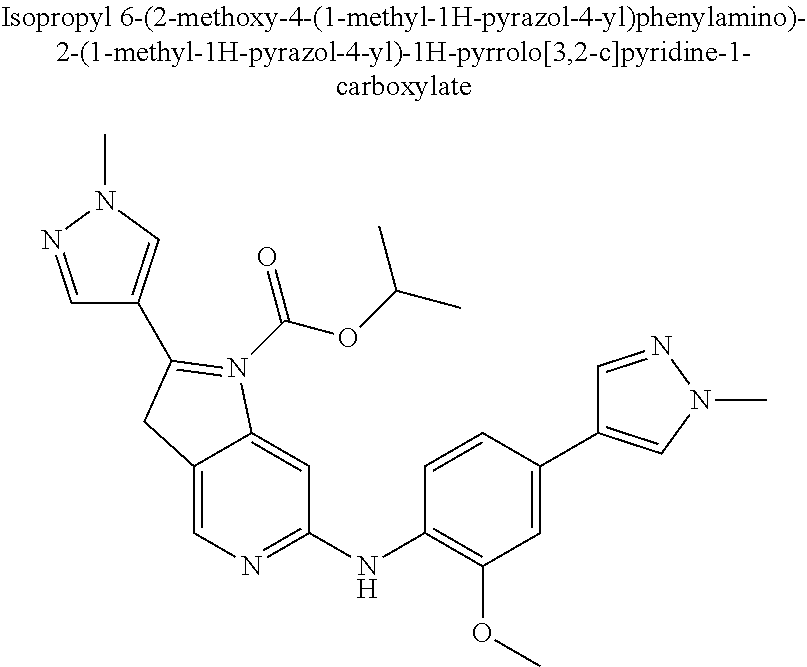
C12=CN=C(NC3=C(OC)C=C(C4=CN(C)N=C4)C=C3)C=C1N(C(OC(C)C)=O)=C(C1=CN(C)N=C1)C2
